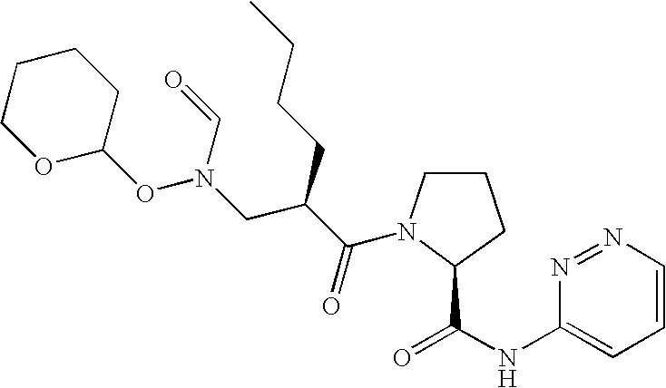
C1CN(C(C(CN(OC2CCCCO2)C=O)CCCC)=O)C(C(=O)NC2=CC=CN=N2)C1
